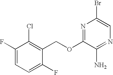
C1(F)=CC=C(F)C(COC2=NC(Br)=CN=C2N)=C1Cl
